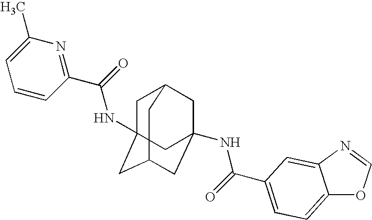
C1C2(NC(C3=NC(C)=CC=C3)=O)CC3CC(NC(=O)C4=CC=C5OC=NC5=C4)(CC1C3)C2
